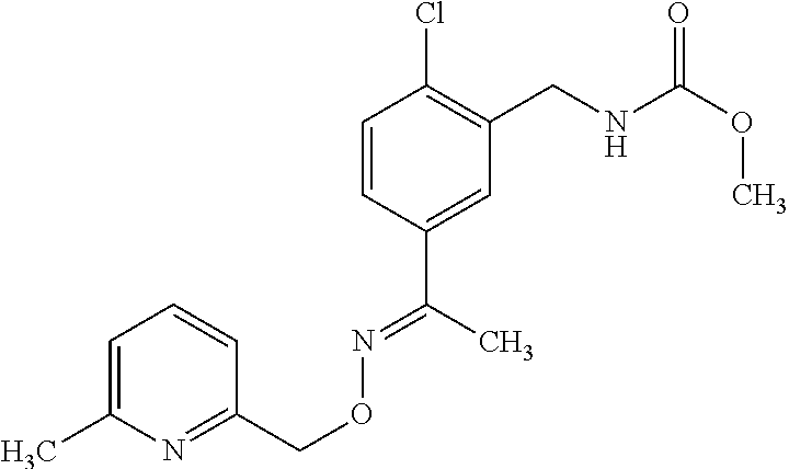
C1=C(C)N=C(CON=C(C2=CC(CNC(OC)=O)=C(Cl)C=C2)C)C=C1
